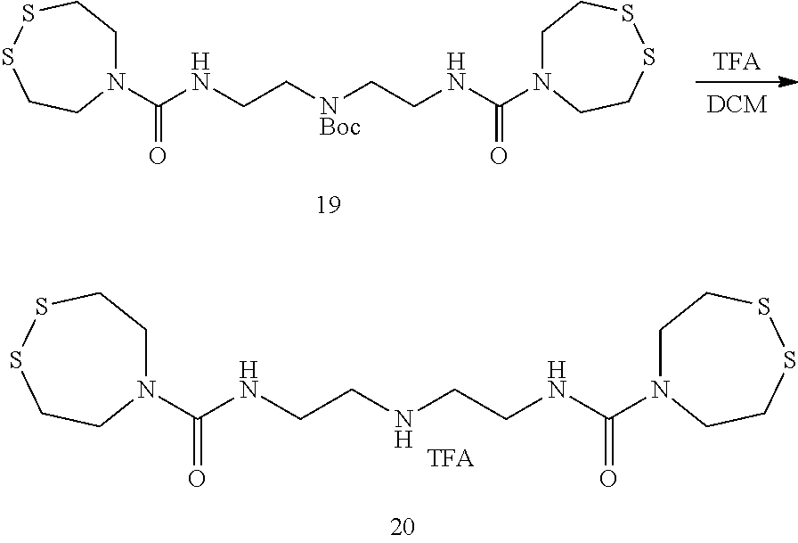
[DCM].[TFA].N(CC[NBoc]CCNC(=O)N1CCSSCC1)C(=O)N1CCSSCC1.N(CCNCCNC(=O)N1CCSSCC1)C(=O)N1CCSSCC1
